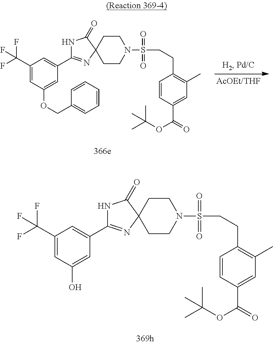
C1(C(F)(F)F)=CC(O)=CC(C2=NC3(C(=O)N2)CCN(S(=O)(=O)CCC2=C(C)C=C(C(=O)OC(C)(C)C)C=C2)CC3)=C1.C1(C(F)(F)F)=CC(OCC2=CC=CC=C2)=CC(C2=NC3(C(=O)N2)CCN(S(=O)(=O)CCC2=C(C)C=C(C(=O)OC(C)(C)C)C=C2)CC3)=C1
